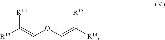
[R15]C(=COC=C([R14])[R15])[R13]
